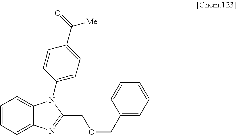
C1=CC=C2C(=C1)N(C1=CC=C(C([Me])=O)C=C1)C(COCC1=CC=CC=C1)=N2
